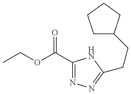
CCOC(C1=NN=C(CCC2CCCC2)N1)=O
